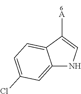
C12=CC=C(Cl)C=C1NC=C2[A]
